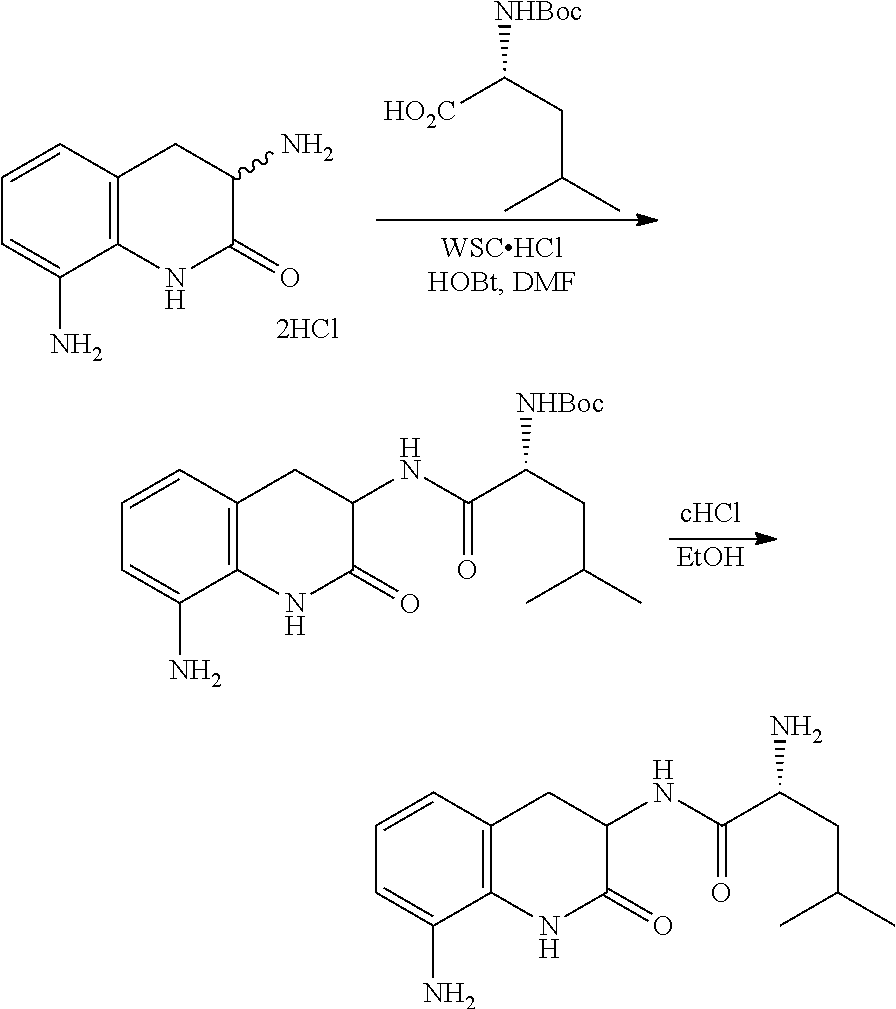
C1=CC2=C(C(N)=C1)NC(=O)C(NC(C(CC(C)C)N)=O)C2.C1=CC2=C(C(N)=C1)NC(=O)C(N)C2.[HO2C]C(CC(C)C)[NHBoc].C1=CC2=C(C(N)=C1)NC(=O)C(NC(C(CC(C)C)[NHBoc])=O)C2.[EtOH]
